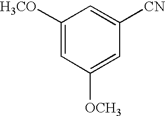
C1([H3CO])=CC([OCH3])=CC([CN])=C1
